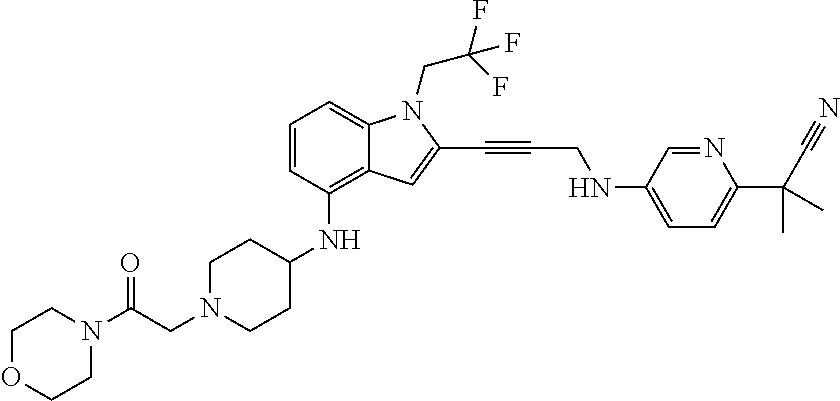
C1=CC(NC2CCN(CC(N3CCOCC3)=O)CC2)=C2C(=C1)N(CC(F)(F)F)C(C#CCNC1=CC=C(C(C#N)(C)C)N=C1)=C2
